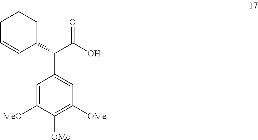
C1=C([MeO])C([OMe])=C([OMe])C=C1C(C(O)=O)C1CCCC=C1
